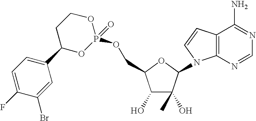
C1(O)C(O)(C)C(N2C3=C(C=C2)C(N)=NC=N3)OC1COP1(=O)OCCC(C2=CC=C(F)C(Br)=C2)O1
